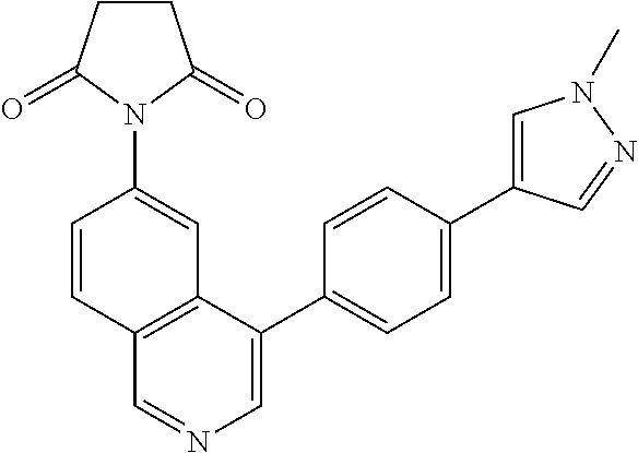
C1=CC2=C(C=C1N1C(=O)CCC1=O)C(C1=CC=C(C3=CN(C)N=C3)C=C1)=CN=C2
